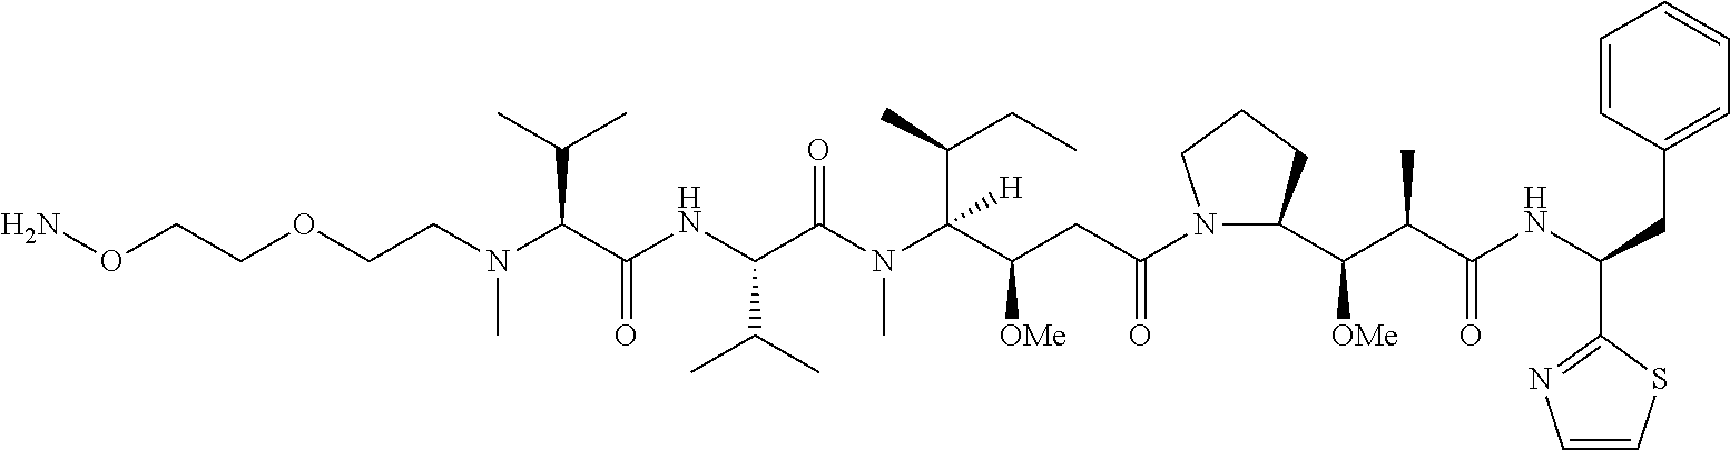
C(C(C(N(C(C(NC(C(N(CCOCCON)C)C(C)C)=O)C(C)C)=O)C)(C(CC)C)[H])[OMe])C(N1C(C(C(C(NC(C2=NC=CS2)CC2=CC=CC=C2)=O)C)[OMe])CCC1)=O
